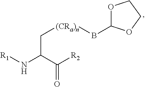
O1C(B[(CRa)n]CC(N[R1])C([R2])=O)OCC1
